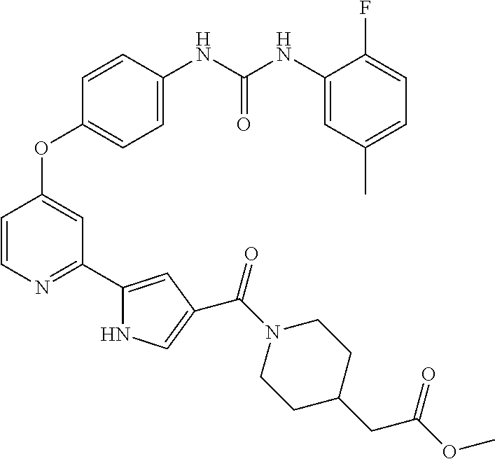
C1=CN=C(C2=CC(C(N3CCC(CC(OC)=O)CC3)=O)=CN2)C=C1OC1=CC=C(NC(NC2=CC(C)=CC=C2F)=O)C=C1
